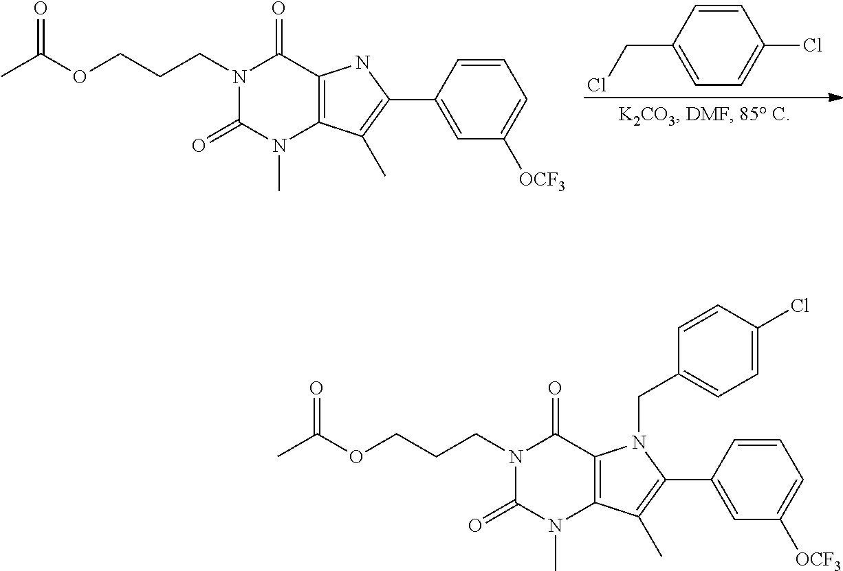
C1(=O)N(CCCOC(C)=O)C(=O)C2=C(N1C)C(C)=C(C1=CC([OCF3])=CC=C1)N2.C1=CC(CCl)=CC=C1Cl.C1(=O)N(CCCOC(C)=O)C(=O)C2=C(N1C)C(C)=C(C1=CC([OCF3])=CC=C1)N2CC1=CC=C(Cl)C=C1
